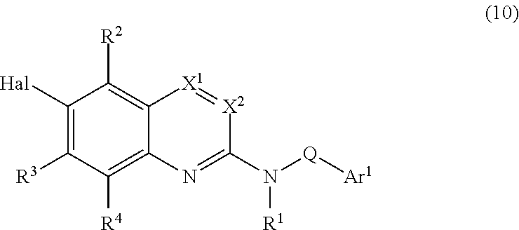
C1([Hal])=C([R3])C([R4])=C2C(=C1[R2])[X1]=[X2]C(N([Q][Ar1])[R1])=N2
